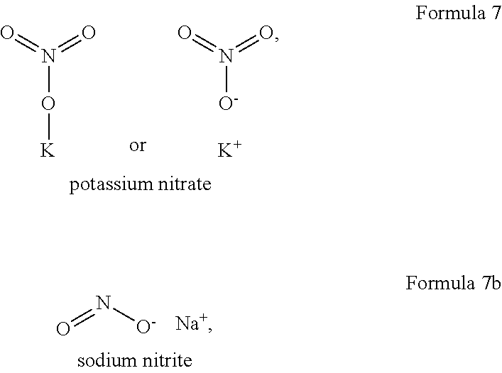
[O-]N(=O)=O.[K].O(N(=O)=O)[K].O=N[O-].[Na+]
